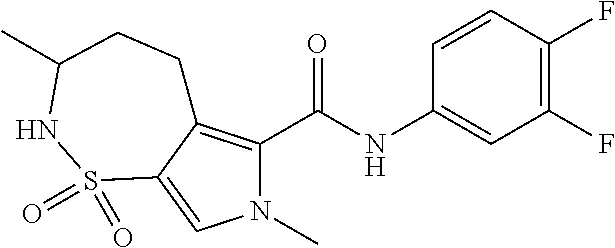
N1(C)C(C(NC2=CC(F)=C(F)C=C2)=O)=C2C(=C1)S(=O)(=O)NC(C)CC2
